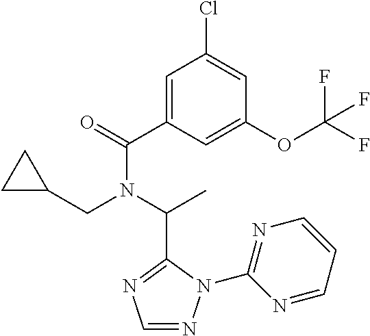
C1(C(=O)N(C(C)C2=NC=NN2C2=NC=CC=N2)CC2CC2)=CC(Cl)=CC(OC(F)(F)F)=C1
